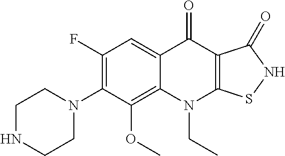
C12=C(OC)C(N3CCNCC3)=C(F)C=C1C(=O)C1=C(N2CC)SNC1=O
